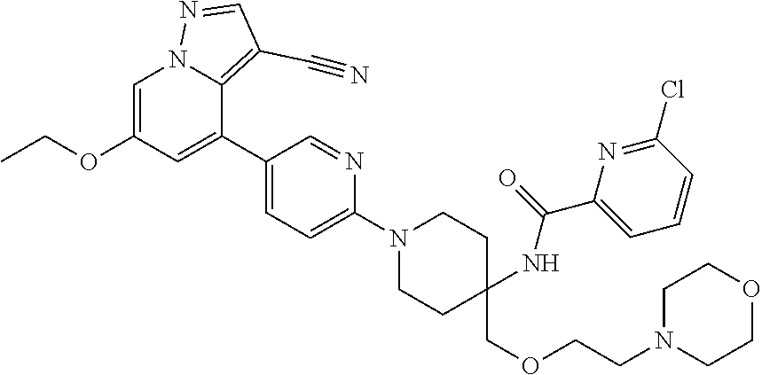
CCOC1=CN2C(=C(C#N)C=N2)C(C2=CC=C(N3CCC(COCCN4CCOCC4)(NC(=O)C4=CC=CC(Cl)=N4)CC3)N=C2)=C1
